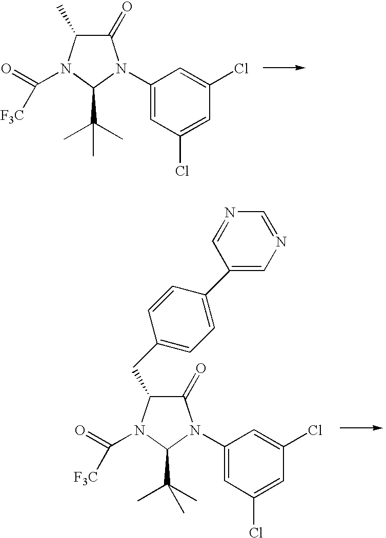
C1(=O)C(C)N(C(=O)[F3C])C(C(C)(C)C)N1C1=CC(Cl)=CC(Cl)=C1.C1(=O)C(CC2=CC=C(C3=CN=CN=C3)C=C2)N(C(=O)[F3C])C(C(C)(C)C)N1C1=CC(Cl)=CC(Cl)=C1
